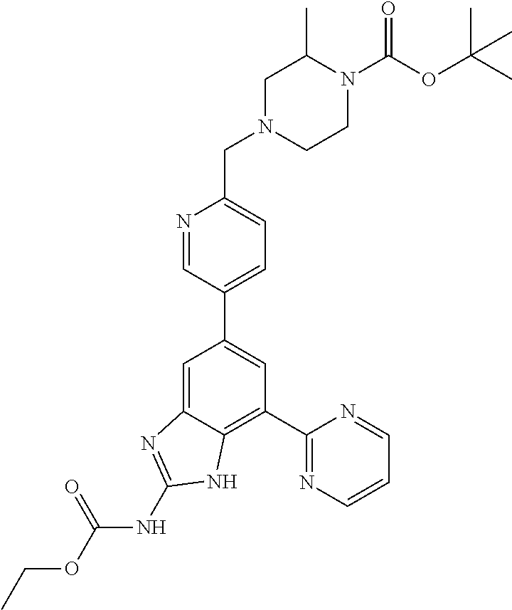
C1(C2=NC=CC=N2)=C2C(=CC(C3=CC=C(CN4CCN(C(OC(C)(C)C)=O)C(C)C4)N=C3)=C1)N=C(NC(OCC)=O)N2
